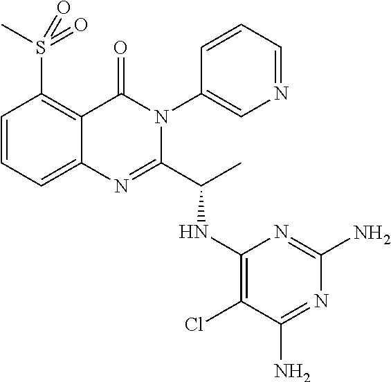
C1=CC=C2C(=C1S(C)(=O)=O)C(=O)N(C1=CN=CC=C1)C(C(C)NC1=C(Cl)C(N)=NC(N)=N1)=N2
